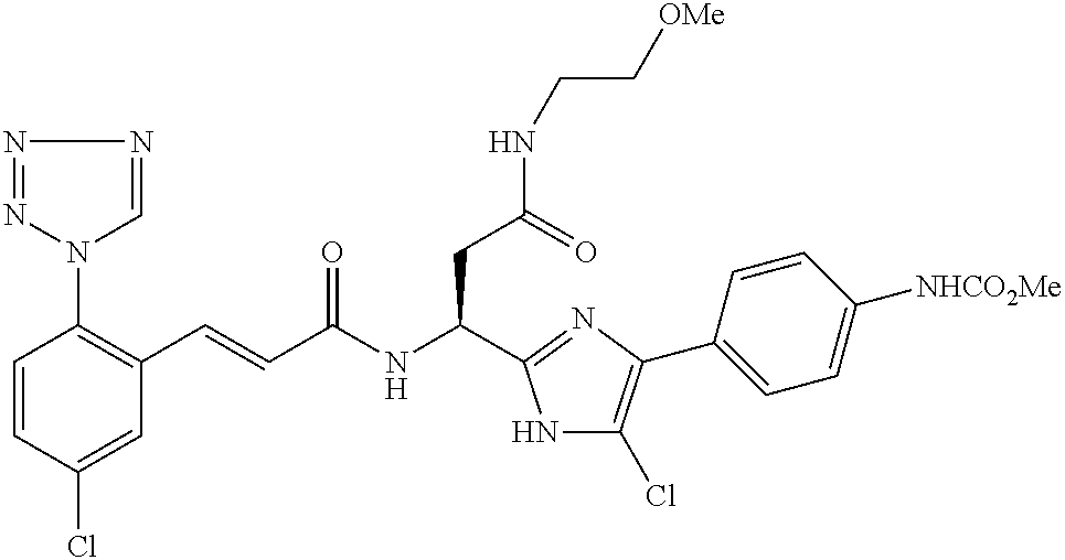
C1=CC(Cl)=CC(C=CC(NC(CC(NCC[OMe])=O)C2=NC(C3=CC=C([NHCO2Me])C=C3)=C(Cl)N2)=O)=C1N1N=NN=C1
